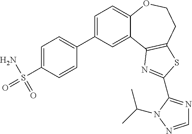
C1=C(C2=CC=C(S(=O)(N)=O)C=C2)C=C2C(=C1)OCCC1=C2N=C(C2=NC=NN2C(C)C)S1
